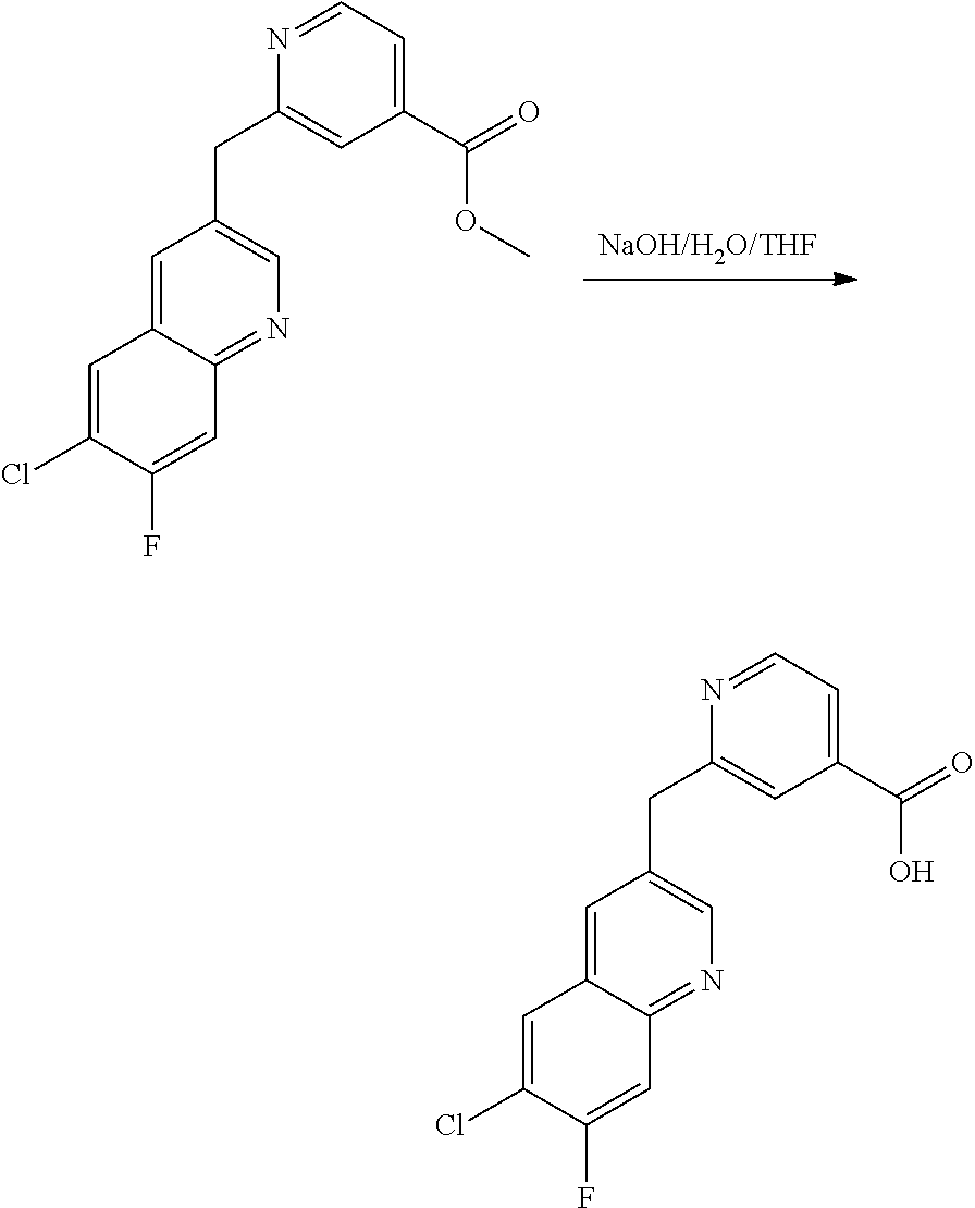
C1=C2C(=NC=C1CC1=CC(C(=O)O)=CC=N1)C=C(F)C(Cl)=C2.C1=C2C(=NC=C1CC1=CC(C(=O)OC)=CC=N1)C=C(F)C(Cl)=C2.[NaOH/H2O/THF]
